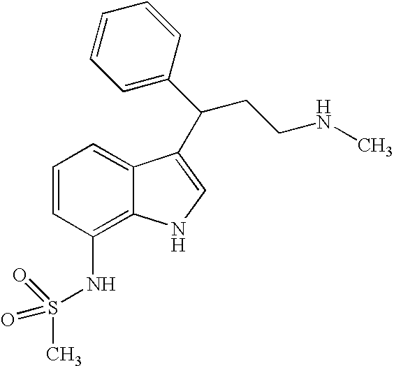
C1=CC(NS(=O)(=O)C)=C2C(=C1)C(C(CCNC)C1=CC=CC=C1)=CN2
